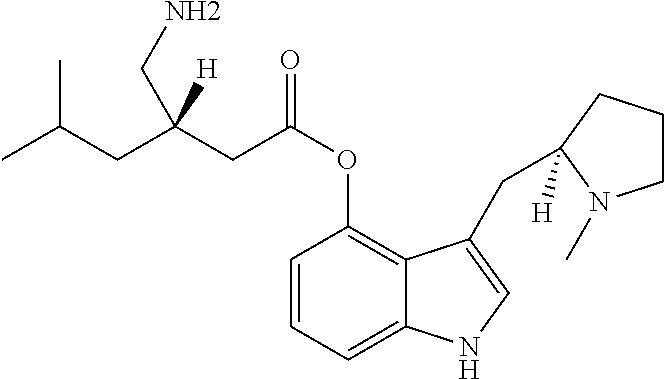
C1=CC=C2C(=C1OC(CC(CC(C)C)([H])CN)=O)C(CC1([H])CCCN1C)=CN2
